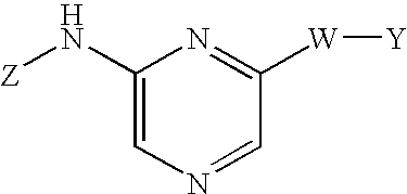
C1(N[Z])=CN=CC([W][Y])=N1
